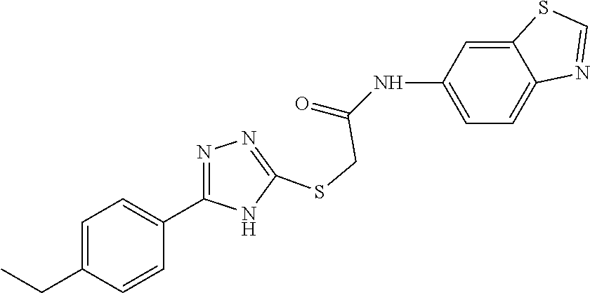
C1=C(NC(=O)CSC2=NN=C(C3=CC=C(CC)C=C3)N2)C=C2C(=C1)N=CS2
